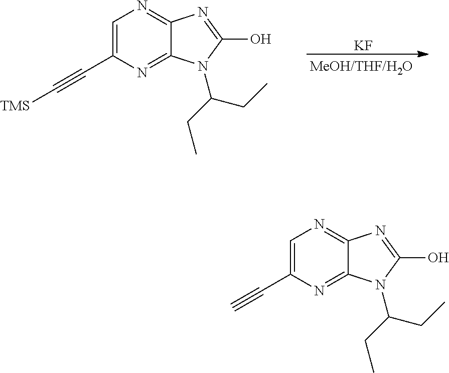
[KF].C1=C(C#C[TMS])N=C2C(=N1)N=C(O)N2C(CC)CC.C1=C(C#C)N=C2C(=N1)N=C(O)N2C(CC)CC
